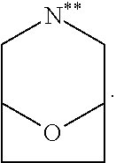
C1C2OC(C[N**]1)CC2
